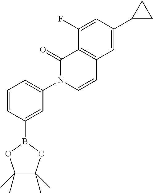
B1(C2=CC(N3C(=O)C4=C(C=C(C5CC5)C=C4F)C=C3)=CC=C2)OC(C)(C)C(C)(C)O1
